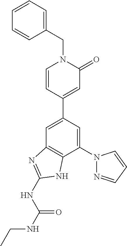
C1=C(C2=CC(=O)N(CC3=CC=CC=C3)C=C2)C=C(N2N=CC=C2)C2=C1N=C(NC(NCC)=O)N2
